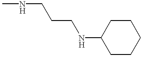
C(CNC1CCCCC1)CNC
